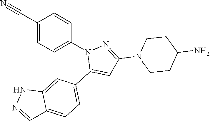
C1(C#N)=CC=C(N2C(C3=CC=C4C(=C3)NN=C4)=CC(N3CCC(N)CC3)=N2)C=C1
